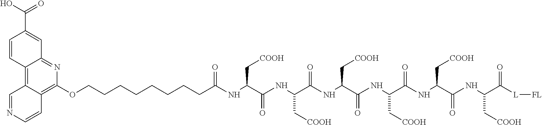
C12=C3C(=C(OCCCCCCCCC(NC(C(NC(C(=O)NC(C[COOH])C(NC(C(=O)NC(C(NC(C[COOH])C(=O)[L][FL])=O)C[COOH])C[COOH])=O)C[COOH])=O)C[COOH])=O)N=C1C=C(C(=O)O)C=C2)C=CN=C3
